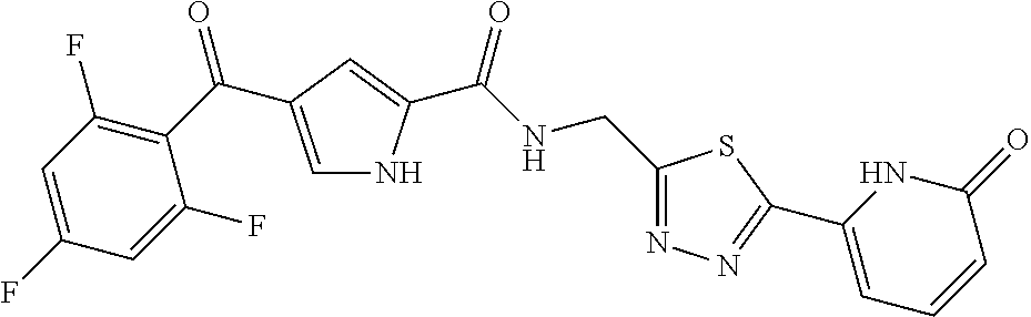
C1=C(C(=O)C2=C(F)C=C(F)C=C2F)C=C(C(NCC2=NN=C(C3=CC=CC(=O)N3)S2)=O)N1
